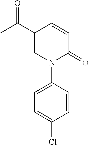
C1=CC(C(=O)C)=CN(C2=CC=C(Cl)C=C2)C1=O
